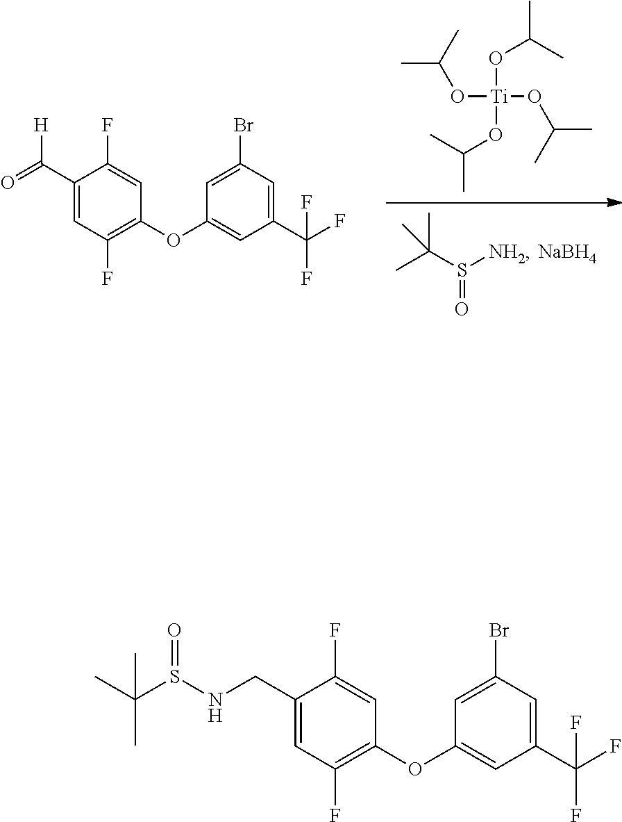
CC(S([NH2])=O)(C)C.[NaBH4].CC(C)O[Ti](OC(C)C)(OC(C)C)OC(C)C.C1(OC2=C(F)C=C(C(=O)[H])C(F)=C2)=CC(C(F)(F)F)=CC(Br)=C1.C1(OC2=C(F)C=C(CNS(C(C)(C)C)=O)C(F)=C2)=CC(C(F)(F)F)=CC(Br)=C1
